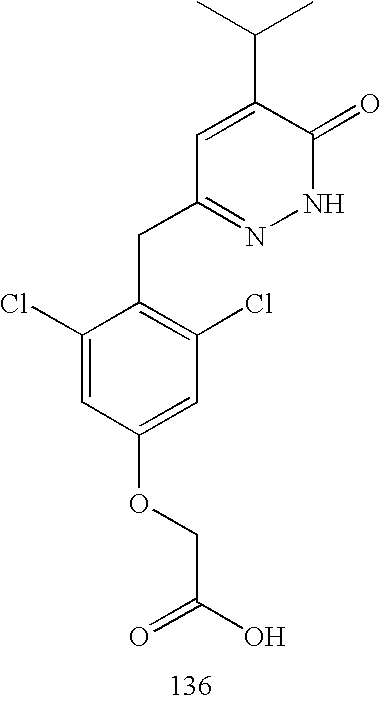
C1(Cl)=CC(OCC(=O)O)=CC(Cl)=C1CC1=NNC(=O)C(C(C)C)=C1
